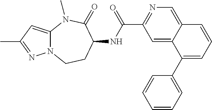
C1(C(=O)NC2C(=O)N(C)C3=CC(C)=NN3CC2)=NC=C2C(=C1)C(C1=CC=CC=C1)=CC=C2
